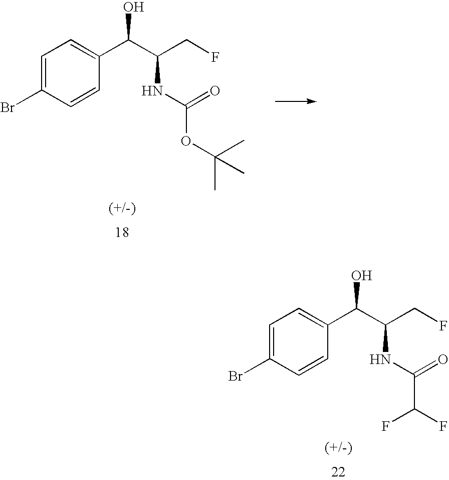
C1=C(Br)C=CC(C(O)C(CF)NC(OC(C)(C)C)=O)=C1.C1=C(Br)C=CC(C(O)C(CF)NC(C(F)F)=O)=C1
